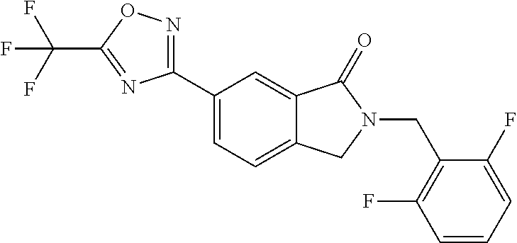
C(N1C(=O)C2=CC(C3=NOC(C(F)(F)F)=N3)=CC=C2C1)C1=C(F)C=CC=C1F
